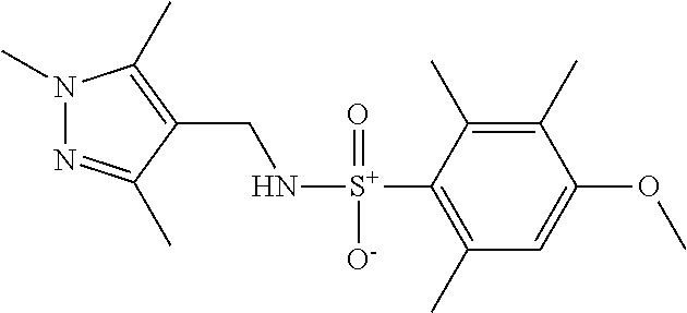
N([S+](C1=C(C)C=C(OC)C(C)=C1C)(=O)[O-])CC1=C(C)N(C)N=C1C
